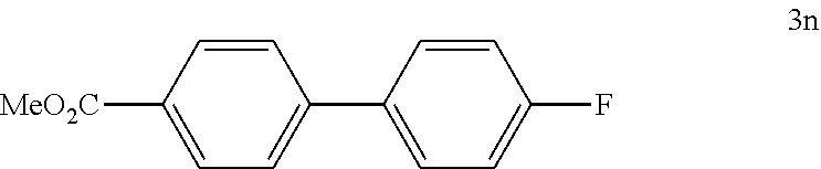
C1=C([MeO2C])C=CC(C2=CC=C(F)C=C2)=C1
